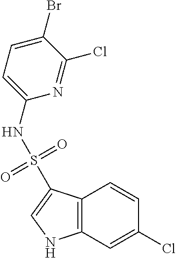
C12=C(C=C(Cl)C=C1)NC=C2S(=O)(=O)NC1=CC=C(Br)C(Cl)=N1
